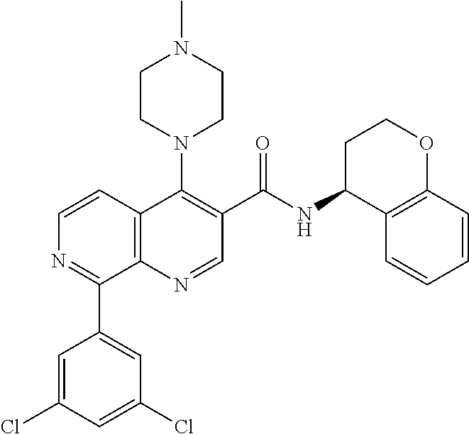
C12=C(N=CC(C(=O)NC3C4=C(OCC3)C=CC=C4)=C1N1CCN(C)CC1)C(C1=CC(Cl)=CC(Cl)=C1)=NC=C2
